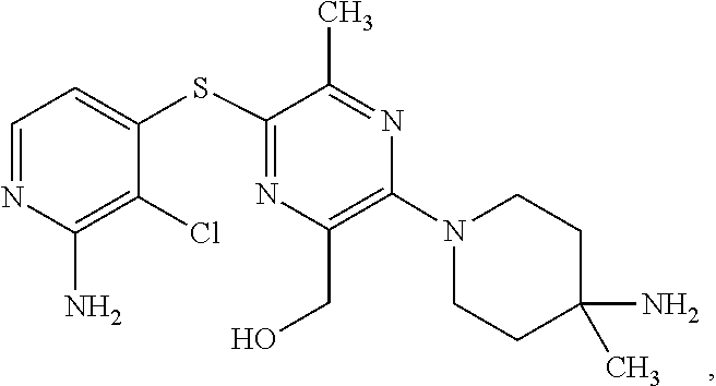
C1C(N)(C)CCN(C2=C(CO)N=C(SC3=CC=NC(N)=C3Cl)C(C)=N2)C1
